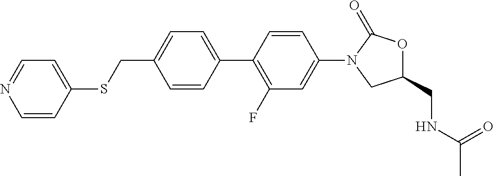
C1=CC(CSC2=CC=NC=C2)=CC=C1C1=C(F)C=C(N2CC(CNC(C)=O)OC2=O)C=C1
